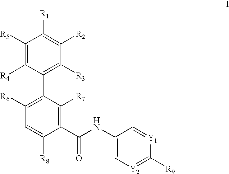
C1([R5])=C([R4])C(C2=C([R6])C=C([R8])C(C(NC3=C[Y2]=C([R9])[Y1]=C3)=O)=C2[R7])=C([R3])C([R2])=C1[R1]
